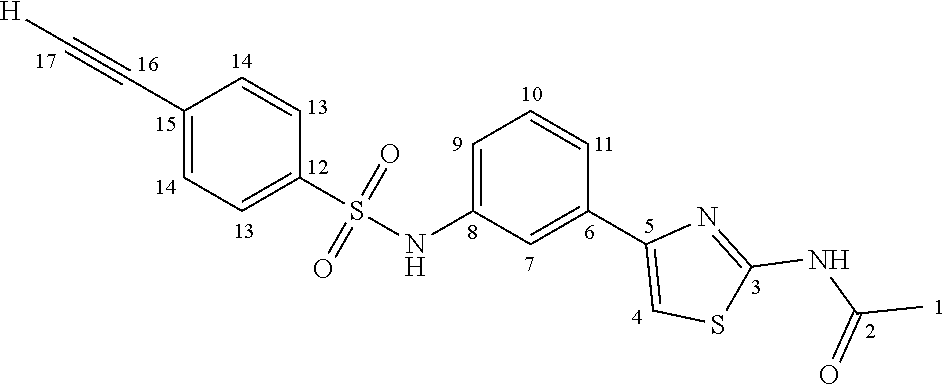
[H]C#CC1=CC=C(S(=O)(=O)NC2=CC=CC(C3=CSC(NC(C)=O)=N3)=C2)C=C1
